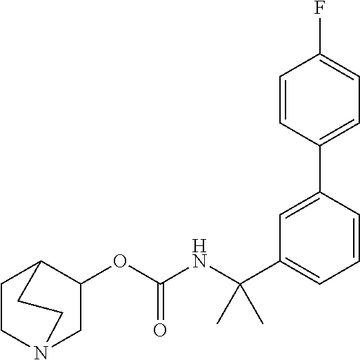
C1=CC(C2=CC(C(NC(OC3CN4CCC3CC4)=O)(C)C)=CC=C2)=CC=C1F
